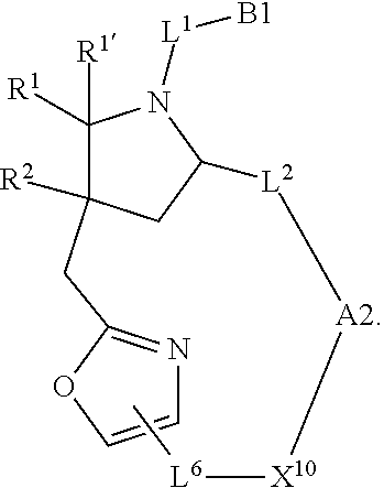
C1([R1])([R1])C([R2])(CC2=NC=CO2)CC([L2][A2][X10][L6]C)N1[L1][B1]
